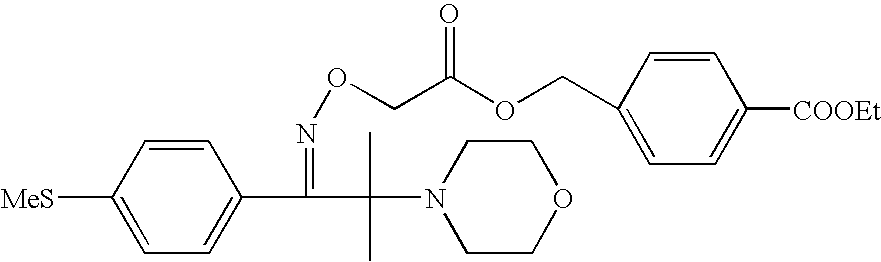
C1=CC([MeS])=CC=C1C(C(N1CCOCC1)(C)C)=NOCC(OCC1=CC=C([COOEt])C=C1)=O
